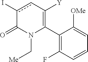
C1(C2=C([Y])cc(I)C(=O)N2C[Me])=C(F)C=CC=C1[OMe]
